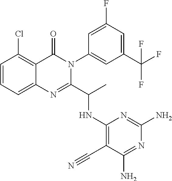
C1=CC=C2C(=C1Cl)C(=O)N(C1=CC(C(F)(F)F)=CC(F)=C1)C(C(C)NC1=C(C#N)C(N)=NC(N)=N1)=N2
